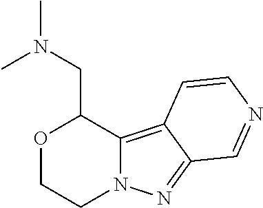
O1CCN2C(=C3C(=N2)C=NC=C3)C1CN(C)C
